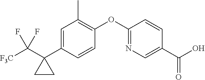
C1=C(C2(C([F3C])(F)F)CC2)C=CC(OC2=NC=C(C(O)=O)C=C2)=C1C
